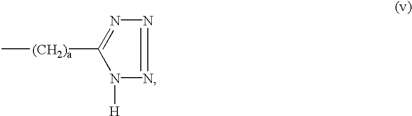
C[(CH2)a]C1=NN=NN1[H]
